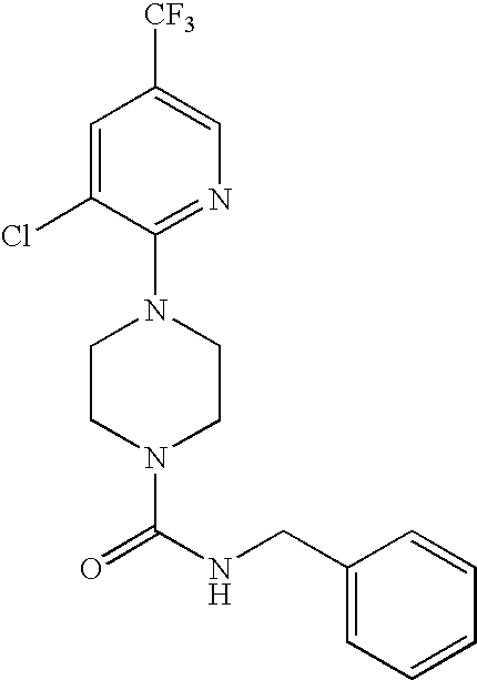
N1(C(NCC2=CC=CC=C2)=O)CCN(C2=NC=C([CF3])C=C2Cl)CC1
